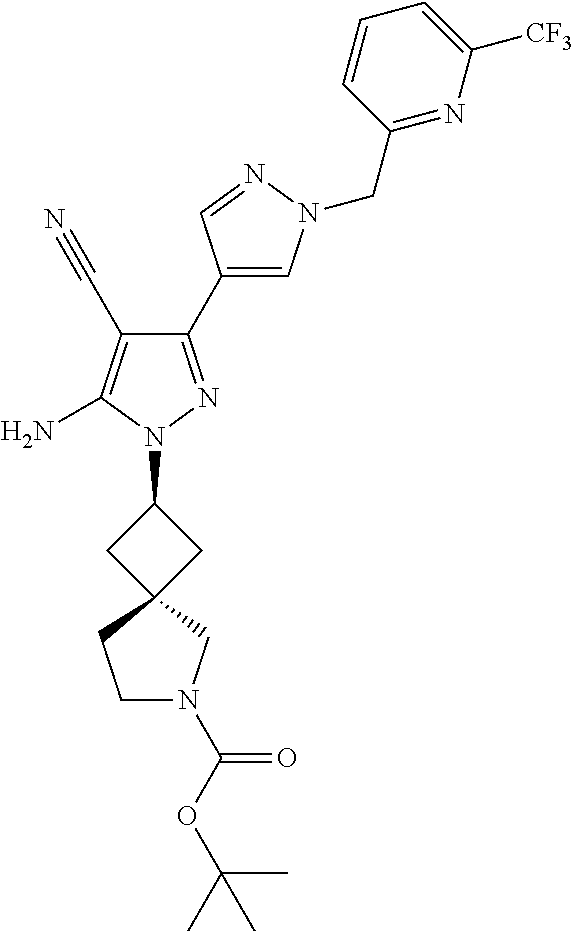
C1(C2=CN(CC3=NC([CF3])=CC=C3)N=C2)=NN(C2CC3(C2)CN(C(OC(C)(C)C)=O)CC3)C(N)=C1C#N
